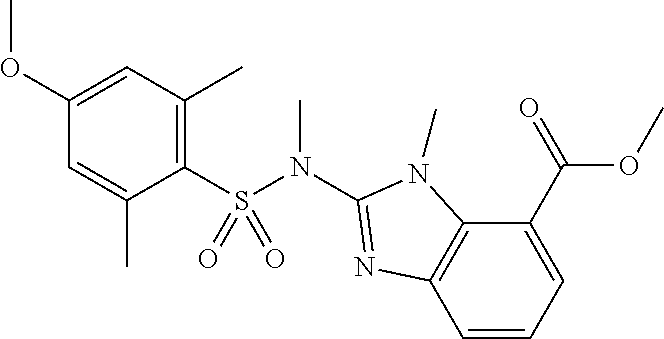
C1(S(N(C2=NC3=C(N2C)C(C(OC)=O)=CC=C3)C)(=O)=O)=C(C)C=C(OC)C=C1C
